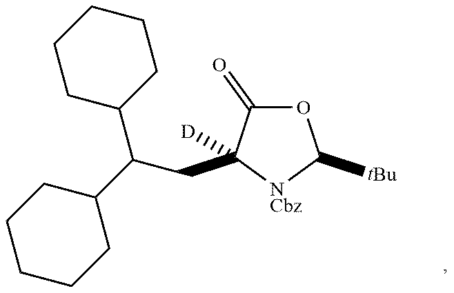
C(CC1([D])[NCbz]C([tBu])OC1=O)(C1CCCCC1)C1CCCCC1
